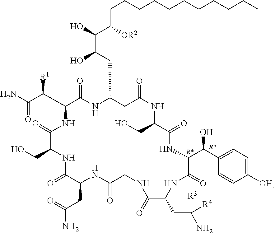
C1(C([R1])C(N)=O)C(=O)NC(CC(C(O)C([OR2])CCCCCCCCCCC)O)CC(=O)NC(CO)C(=O)NC(C(O)C2=CC=C([OH])C=C2)C(=O)NC(CC([R3])(N)[R4])C(=O)NCC(=O)NC(CC(=O)N)C(=O)NC(CO)C(=O)N1
